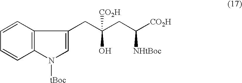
C1=CC=CC2=C1C(CC(CC([CO2H])[NHtBoc])(O)[CO2H])=CN2[tBoc]
